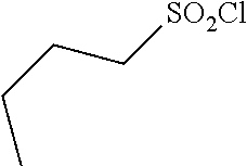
C(C[SO2Cl])CC
